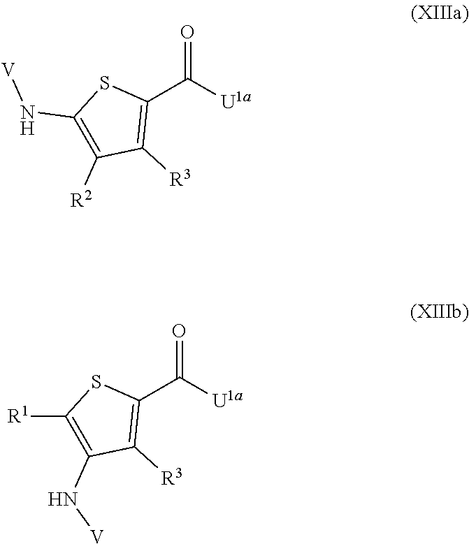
N([V])C1=C([R2])C([R3])=C(C(=O)[U1a])S1.[V]NC1=C([R1])SC(C(=O)[U1a])=C1[R3]
